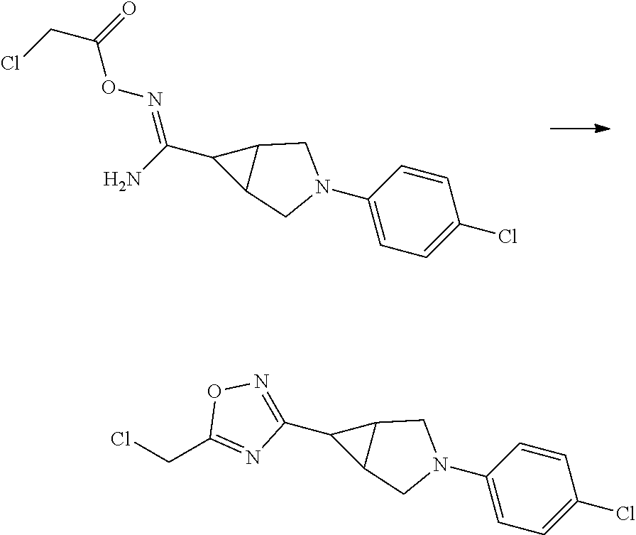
C1(C(N)=NOC(CCl)=O)C2C1CN(C1=CC=C(Cl)C=C1)C2.C1(C2=NOC(CCl)=N2)C2C1CN(C1=CC=C(Cl)C=C1)C2
